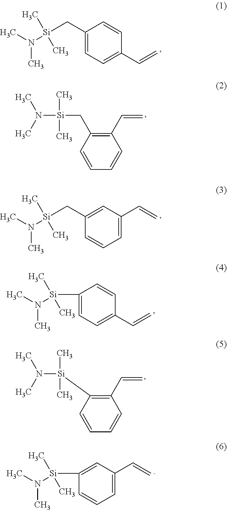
C1(C[Si](N(C)C)(C)C)=CC=C(C=C)C=C1.C1(C=C)=C(C[Si](N(C)C)(C)C)C=CC=C1.C1(C[Si](N(C)C)(C)C)=CC(C=C)=CC=C1.C1=C([Si](N(C)C)(C)C)C=CC(C=C)=C1.C1(C=C)=C([Si](N(C)C)(C)C)C=CC=C1.C1=CC=C(C=C)C=C1[Si](N(C)C)(C)C
